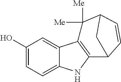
C1(O)=CC=C2C(=C1)C1=C(N2)C2C=CC(C1([Me])[Me])C2
